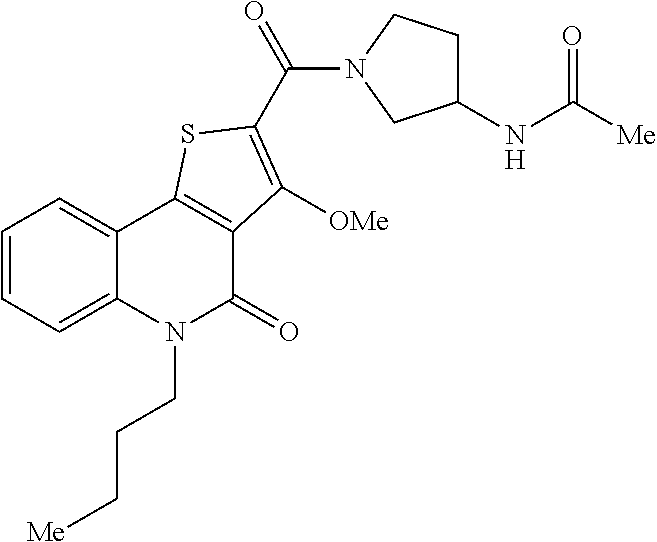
C1=CC=C2C(=C1)C1=C(C(=O)N2CCC[Me])C([OMe])=C(C(N2CC(NC([Me])=O)CC2)=O)S1
